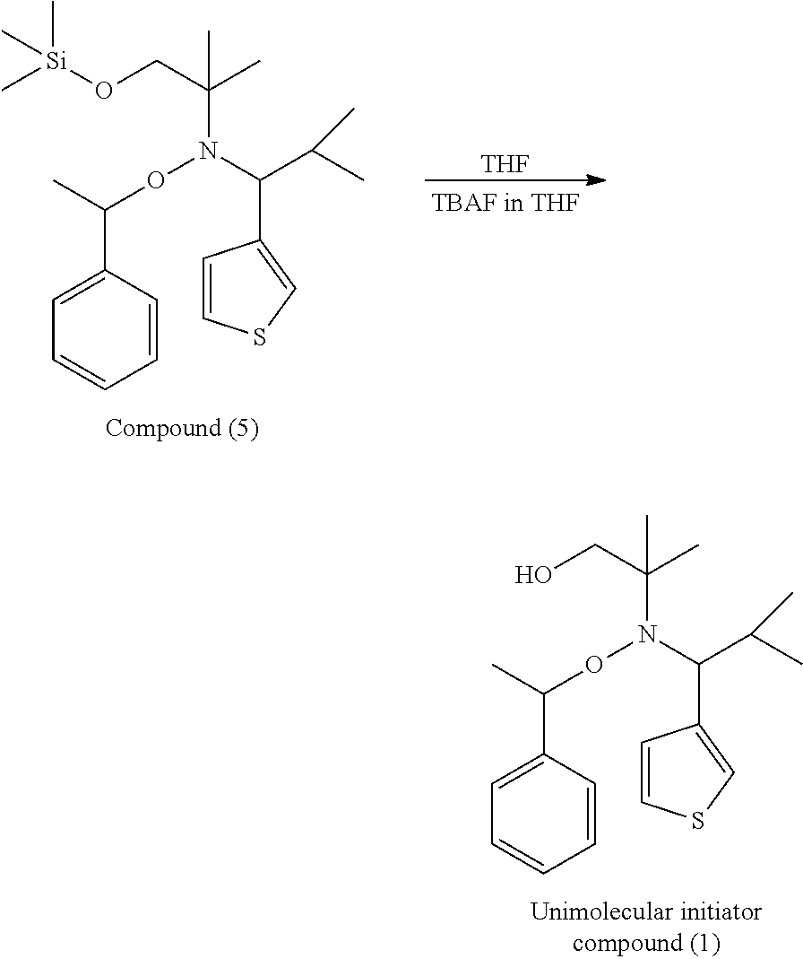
C[Si](OCC(C)(C)N(C(C(C)C)C1=CSC=C1)OC(C1=CC=CC=C1)C)(C)C.[THF].OCC(C)(C)N(C(C(C)C)C1=CSC=C1)OC(C1=CC=CC=C1)C
